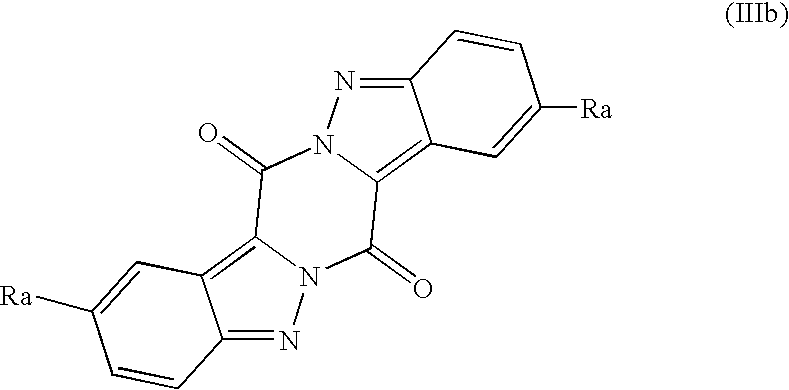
C12=NN3C(=C1C=C([Ra])C=C2)C(=O)N1C(=C2C(=N1)C=CC([Ra])=C2)C3=O
